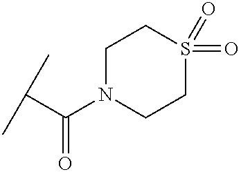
C(C)(C)C(N1CCS(=O)(=O)CC1)=O
